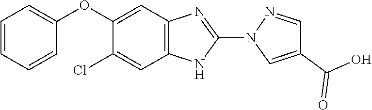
O(C1=CC2=C(C=C1Cl)NC(N1C=C(C(O)=O)C=N1)=N2)C1=CC=CC=C1
